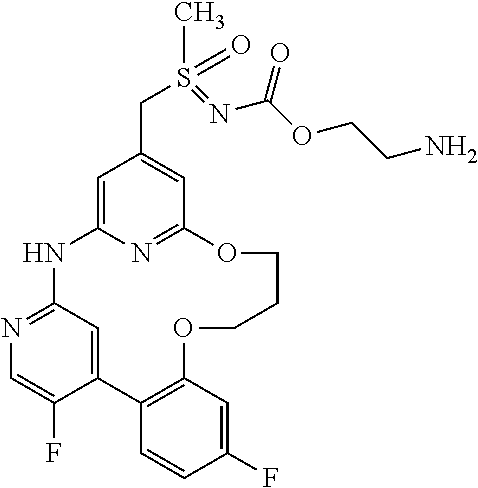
C1=C2N=C(C=C1CS(=NC(OCCN)=O)(C)=O)OCCCOC1=C(C3=CC(=NC=C3F)N2)C=CC(F)=C1
